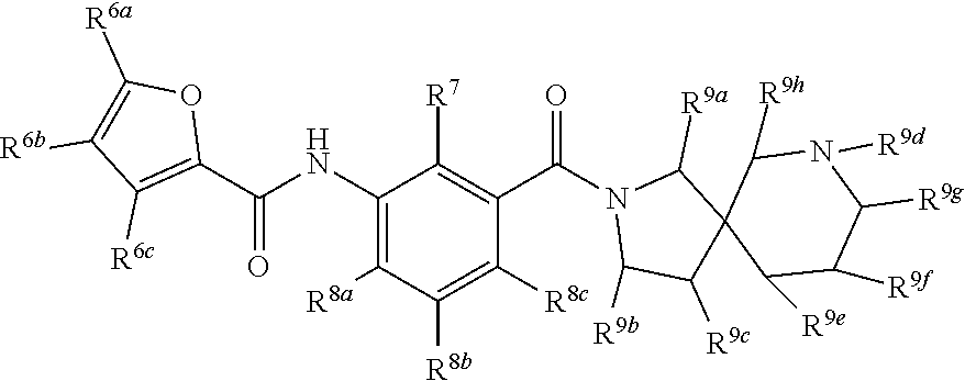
C1(NC(C2=C([R6c])C([R6b])=C([R6a])O2)=O)=C([R8a])C([R8b])=C([R8c])C(C(=O)N2C([R9b])C([R9c])C3(C2[R9a])C([R9e])C([R9f])C([R9g])N([R9d])C3[R9h])=C1[R7]
